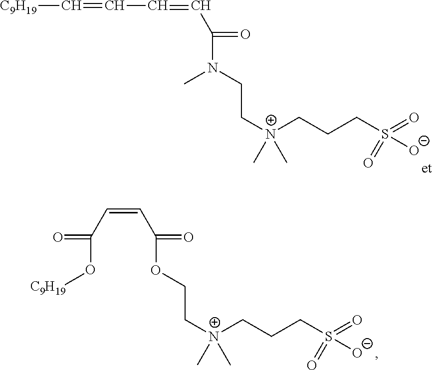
O(CC[N+](CCCS(=O)([O-])=O)(C)C)C(C=CC(O[C9H19])=O)=O.[C9H19]C=CC=CC(N(CC[N+](CCCS(=O)([O-])=O)(C)C)C)=O
